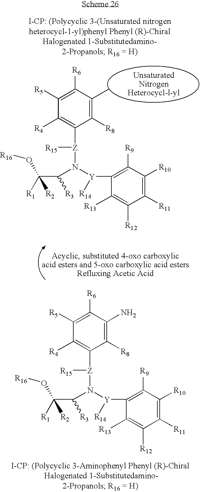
[Z](N([Y]([R14])C1=C([R9])C([R10])=C([R11])C([R12])=C1[R13])C(C([R1])([R2])O[R16])[R3])([R15])C1=C([R4])C([R5])=C([R6])C(C)=C1[R8].[Z](N([Y]([R14])C1=C([R9])C([R10])=C([R11])C([R12])=C1[R13])C(C([R1])([R2])O[R16])[R3])([R15])C1=C([R4])C([R5])=C([R6])C(N)=C1[R8]
